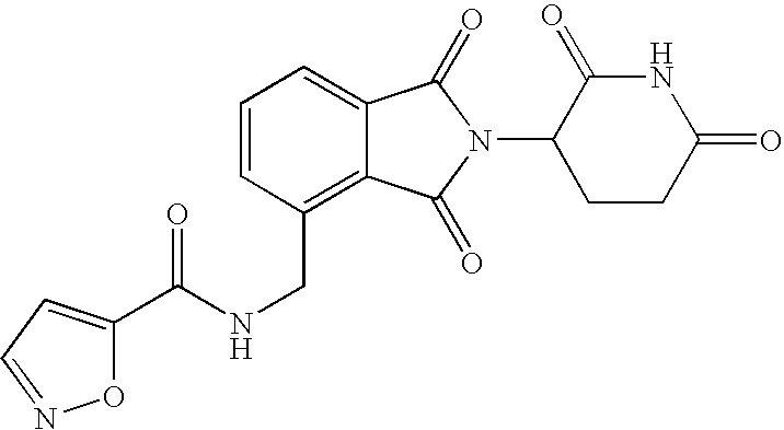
N(CC1=C2C(=CC=C1)C(=O)N(C1CCC(=O)NC1=O)C2=O)C(=O)C1=CC=NO1
